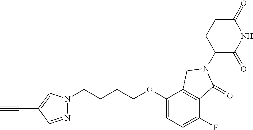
C1(=O)CCC(N2C(=O)C3=C(C(OCCCCN4N=CC(C#C)=C4)=CC=C3F)C2)C(=O)N1
